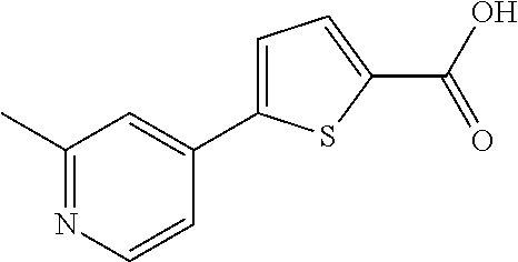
C1(C)=NC=CC(C2=CC=C(C(O)=O)S2)=C1
